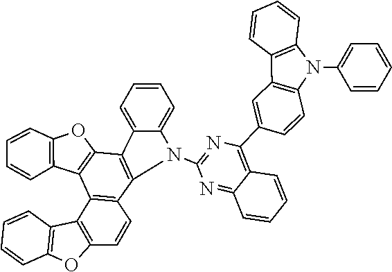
C1(N2C3=CC=CC=C3C3=C2C2=C(C4=C(C=C2)OC2=C4C=CC=C2)C2=C3OC3=C2C=CC=C3)=NC(C2=CC3=C(C=C2)N(C2=CC=CC=C2)C2=C3C=CC=C2)=C2C=CC=CC2=N1
